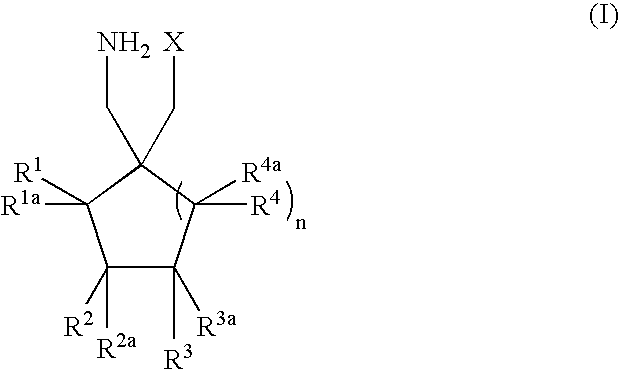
C1([R2a])([R2])C([R3])([R3a])C([R4a])([R4])C(CN)(C[X])C1([R1a])[R1]
